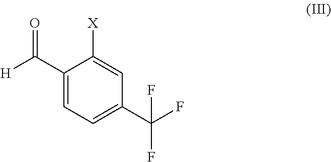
C1(C([H])=O)=CC=C(C(F)(F)F)C=C1[X]
